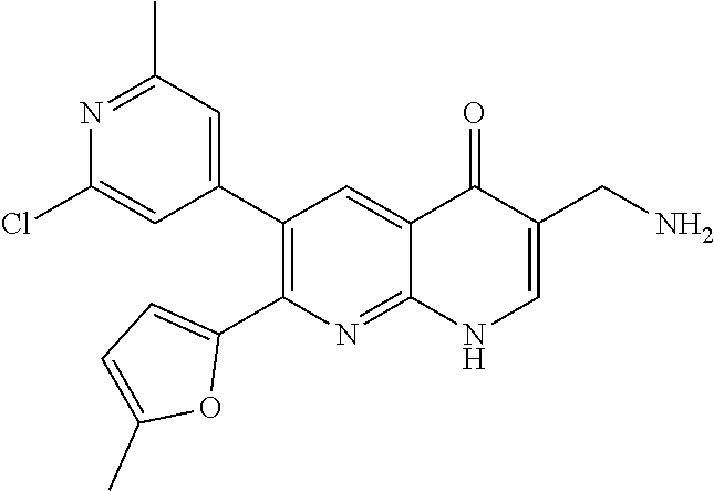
N1=C(C)C=C(C2=C(C3=CC=C(C)O3)N=C3C(=C2)C(=O)C(CN)=CN3)C=C1Cl
